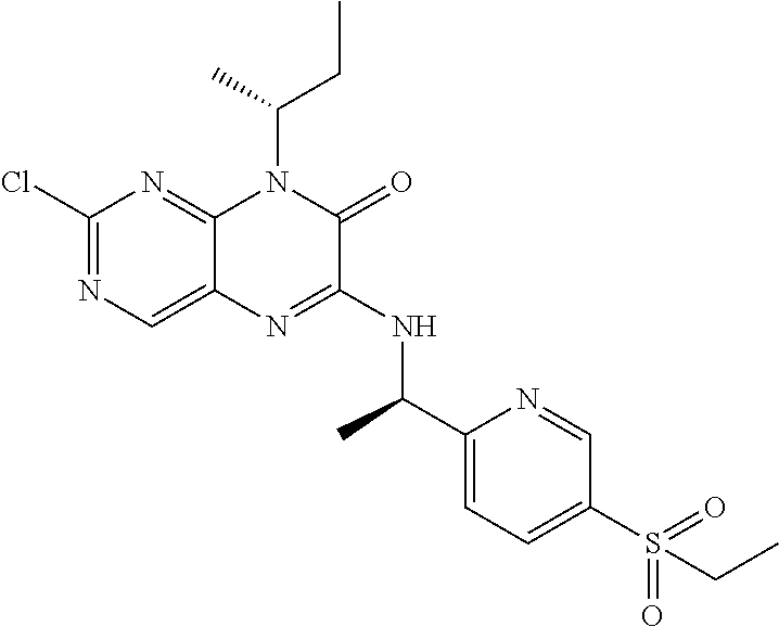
C1(Cl)=NC=C2C(=N1)N(C(CC)C)C(=O)C(NC(C1=CC=C(S(CC)(=O)=O)C=N1)C)=N2
